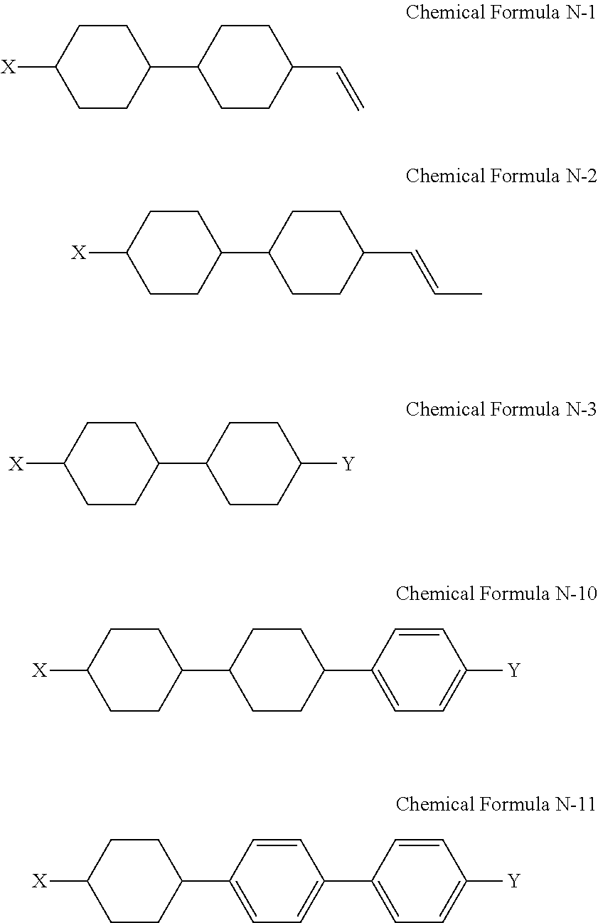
C1(C2CCC(C=C)CC2)CCC([X])CC1.[X]C1CCC(C2CCC(C=CC)CC2)CC1.[X]C1CCC(C2CCC([Y])CC2)CC1.[X]C1CCC(C2CCC(C3=CC=C([Y])C=C3)CC2)CC1.[X]C1CCC(C2=CC=C(C3=CC=C([Y])C=C3)C=C2)CC1
